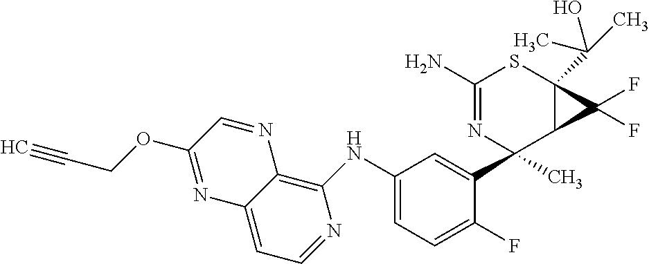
C1(NC2=CC=C(F)C(C3(C)C4C(F)(F)C4(C(O)(C)C)SC(N)=N3)=C2)=C2C(=CC=N1)N=C(OCC#C)C=N2
